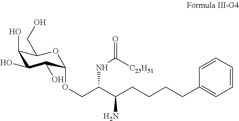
C1(O)C(O)C(O)C(OCC(C(CCCCC2=CC=CC=C2)N)NC(=O)[C25H51])OC1CO
